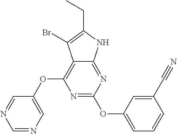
N1=C(OC2=CC=CC(C#N)=C2)N=C2C(=C1OC1=CN=CN=C1)C(Br)=C(CC)N2
